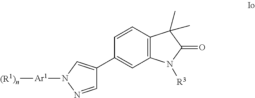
C12=C(C=CC(C3=CN([Ar1][(R1)n])N=C3)=C1)C(C)(C)C(=O)N2[R3]
